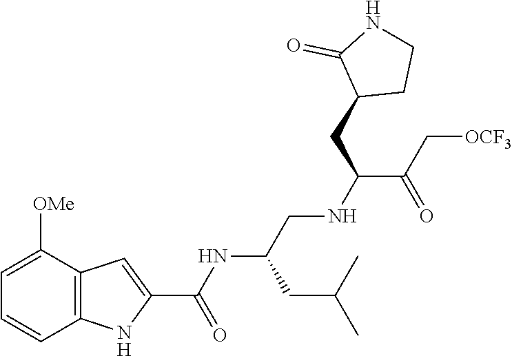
C1=C([OMe])C2=C(C=C1)NC(C(NC(CNC(C(C[OCF3])=O)CC1CCNC1=O)CC(C)C)=O)=C2
